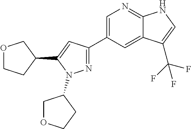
N1=C(C2=CN=C3C(=C2)C(C(F)(F)F)=CN3)C=C(C2COCC2)N1C1COCC1
